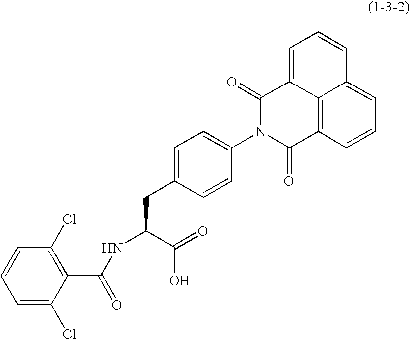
C1=CC=C(Cl)C(C(NC(CC2=CC=C(N3C(=O)C4=C5C(=CC=CC5=CC=C4)C3=O)C=C2)C(=O)O)=O)=C1Cl
